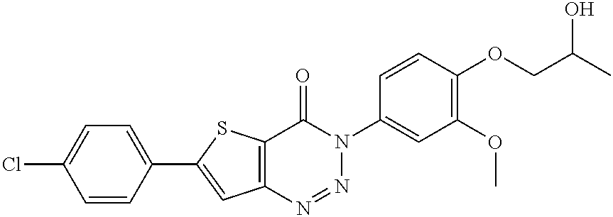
C12=C(SC(C3=CC=C(Cl)C=C3)=C1)C(=O)N(C1=CC(OC)=C(OCC(C)O)C=C1)N=N2
